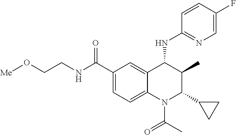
C12=CC(C(NCCO[Me])=O)=CC=C1N(C(C)=O)C(C1CC1)C(C)C2NC1=NC=C(F)C=C1
